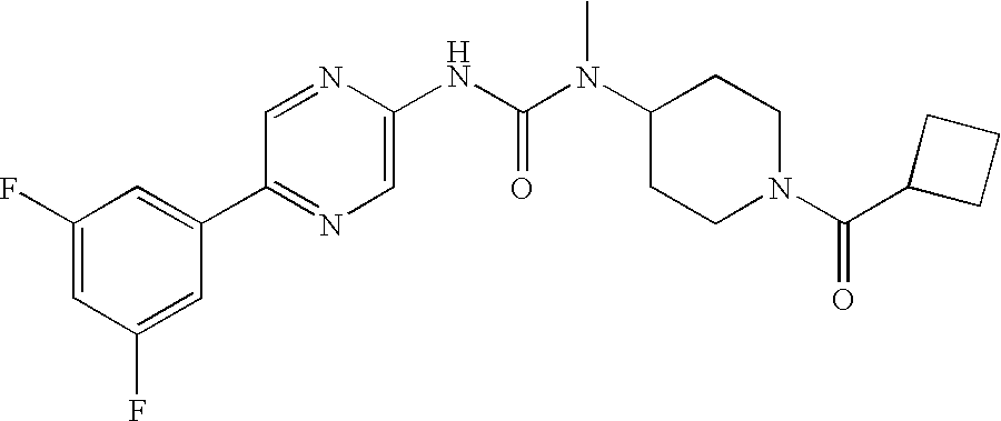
C1(F)=CC(F)=CC(C2=NC=C(NC(N(C3CCN(C(C4CCC4)=O)CC3)C)=O)N=C2)=C1
